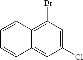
C12=C(Br)C=C(Cl)C=C1C=CC=C2
